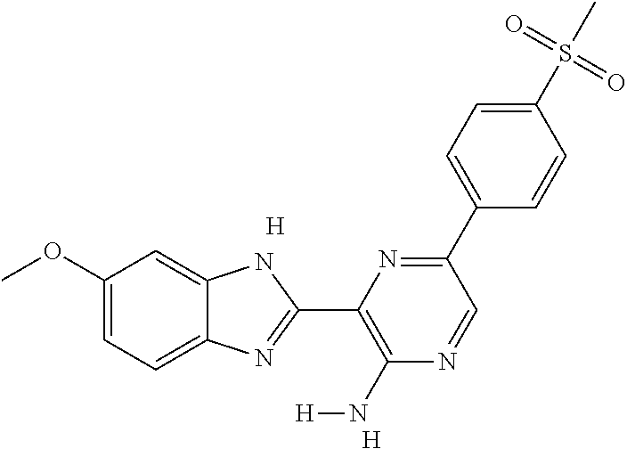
C1(OC)=CC=C2C(=C1)NC(C1=C(N[H])N=CC(C3=CC=C(S(=O)(=O)C)C=C3)=N1)=N2.[H].[H]
